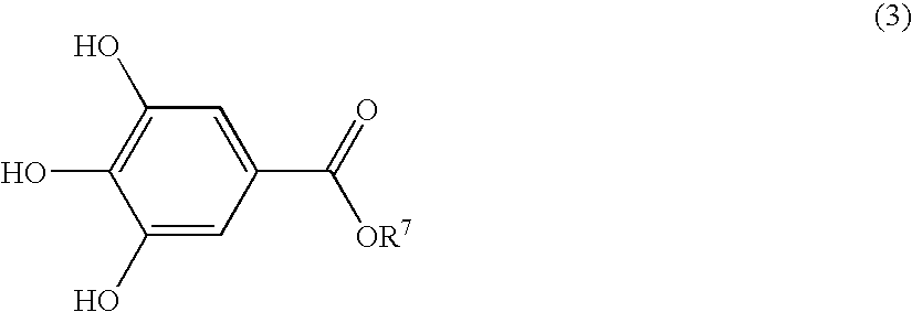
C1(O)=C(O)C=C(C(=O)[OR7])C=C1O
